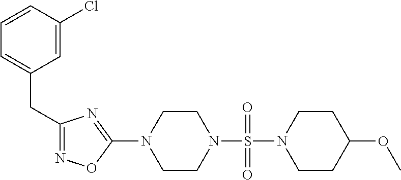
N1=C(CC2=CC=CC(Cl)=C2)N=C(N2CCN(S(=O)(N3CCC(OC)CC3)=O)CC2)O1
